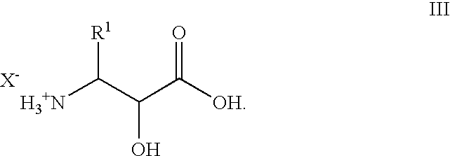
[H3+N]C(C(C([OH])=O)O)[R1].[X-]
